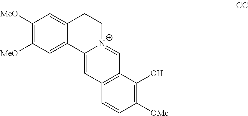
C1([MeO])=C([MeO])C=C2C(=C1)CC[N+]1=CC3=C(C=C21)C=CC([OMe])=C3O
